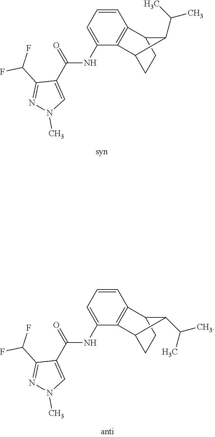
C1(C(=O)NC2=CC=CC3=C2C2CCC3C2C(C)C)=CN(C)N=C1C(F)F.C1(C(=O)NC2=CC=CC3=C2C2CCC3C2C(C)C)=CN(C)N=C1C(F)F
